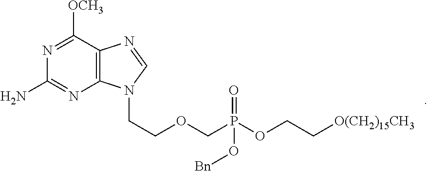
N1=C([OCH3])C2=C(N=C1N)N(CCOCP(OCC[O(CH2)15CH3])(=O)O[Bn])C=N2
